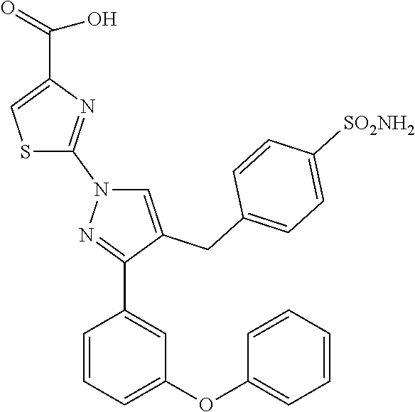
C1=CC=C(OC2=CC=CC=C2)C=C1C1=NN(C2=NC(C(=O)O)=CS2)C=C1CC1=CC=C([SO2NH2])C=C1
